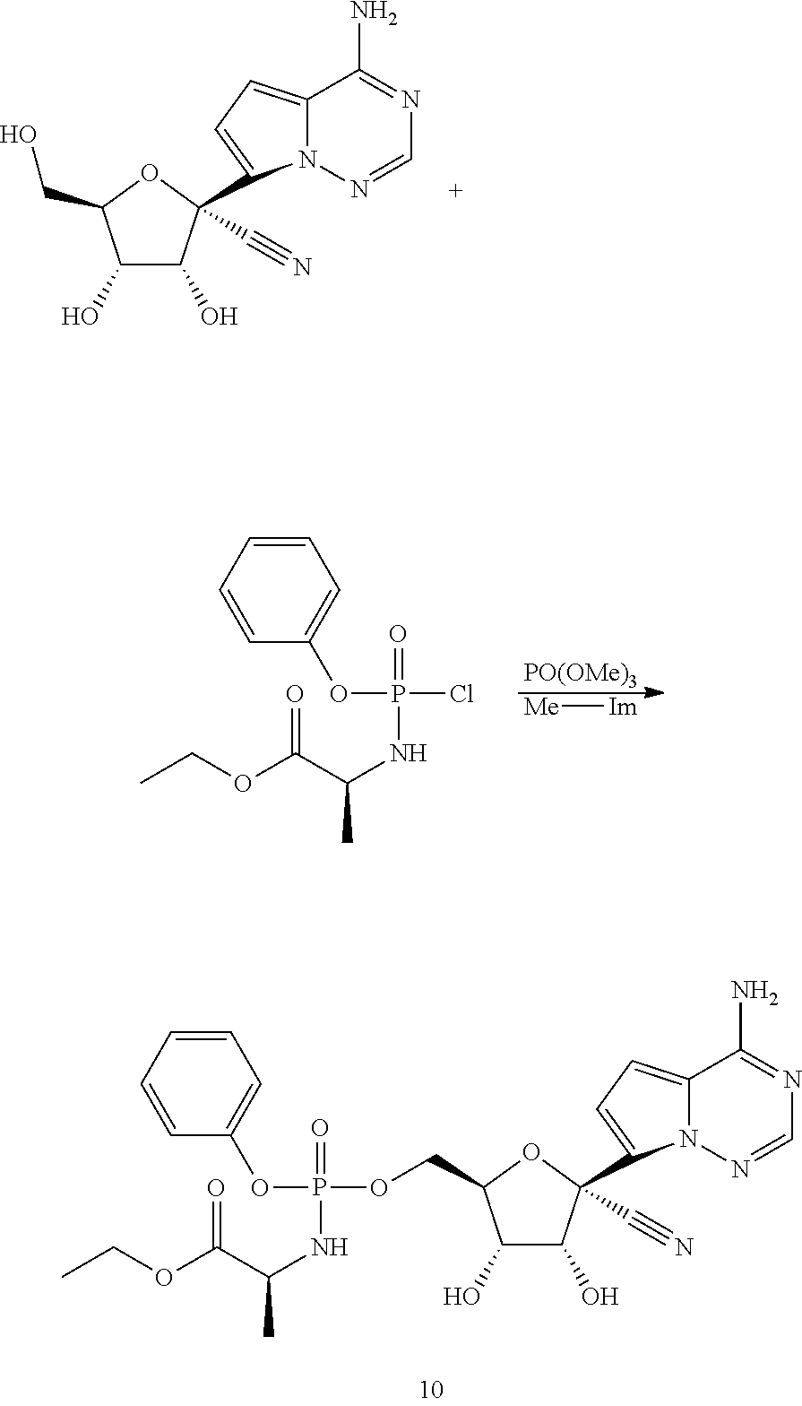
C1(O)C(O)C(C#N)(C2=CC=C3N2N=CN=C3N)OC1CO.CCOC(C(NP(=O)(Cl)OC1=CC=CC=C1)C)=O.[PO(OMe)3].[Me][Im].CCOC(C(NP(=O)(OCC1C(O)C(O)C(C#N)(C2=CC=C3N2N=CN=C3N)O1)OC1=CC=CC=C1)C)=O
